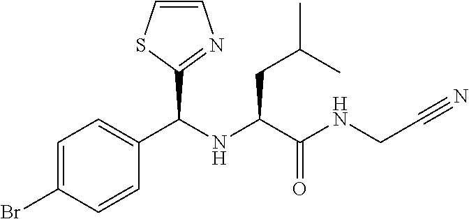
C1=C(Br)C=CC(C(NC(C(NCC#N)=O)CC(C)C)C2=NC=CS2)=C1
